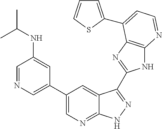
C1=NC=C(C2=CN=C3C(=C2)C(C2=NC4=C(N2)N=CC=C4C2=CC=CS2)=NN3)C=C1NC(C)C
